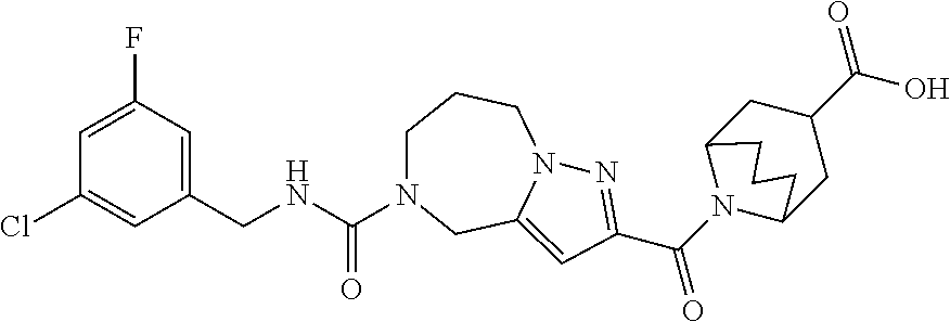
C1=C(Cl)C=C(F)C=C1CNC(=O)N1CCCN2C(=CC(C(N3C4CC(C(O)=O)CC3CCC4)=O)=N2)C1
